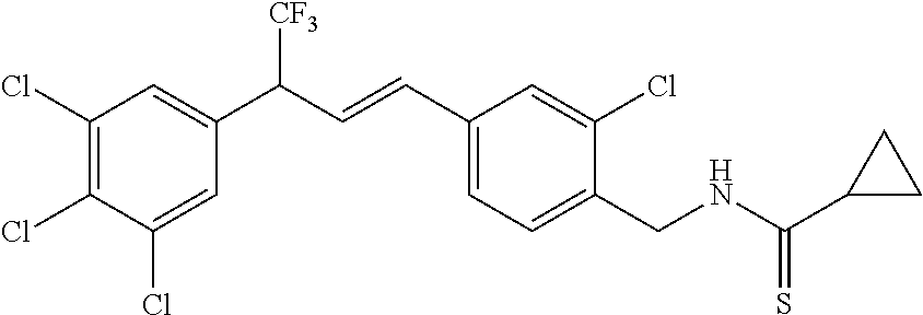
C1(Cl)=C(Cl)C(Cl)=CC(C(C=CC2=CC=C(CNC(C3CC3)=S)C(Cl)=C2)[CF3])=C1
